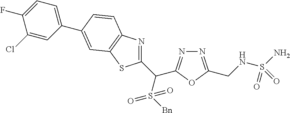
C1(C(S([Bn])(=O)=O)C2=NN=C(CNS(N)(=O)=O)O2)=NC2=C(S1)C=C(C1=CC=C(F)C(Cl)=C1)C=C2
